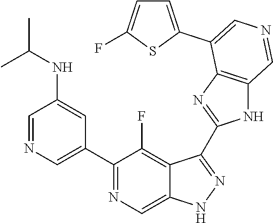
C1(C2=CN=CC(NC(C)C)=C2)=NC=C2C(=C1F)C(C1=NC3=C(N1)C=NC=C3C1=CC=C(F)S1)=NN2
